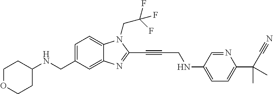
C1=C(CNC2CCOCC2)C=C2C(=C1)N(CC(F)(F)F)C(C#CCNC1=CC=C(C(C)(C)C#N)N=C1)=N2
